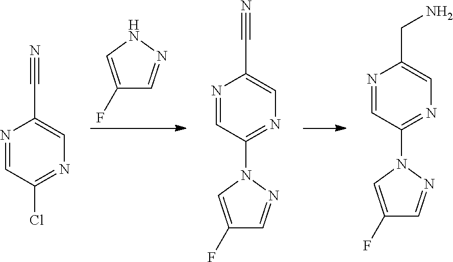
N1=CC(Cl)=NC=C1C#N.C1(F)=CNN=C1.N1=CC(N2N=CC(F)=C2)=NC=C1C#N.N1=CC(N2N=CC(F)=C2)=NC=C1CN
